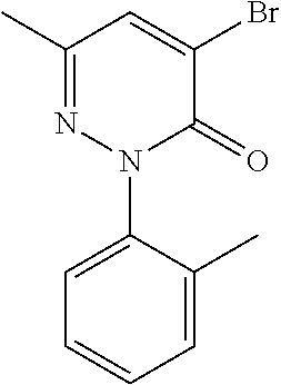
C1(C)=NN(C2=CC=CC=C2C)C(=O)C(Br)=C1
